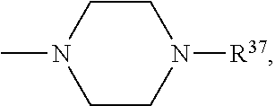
CN1CCN([R37])CC1
